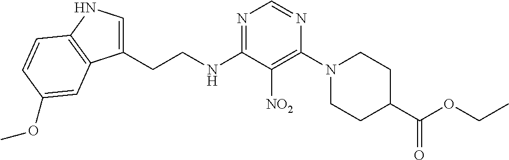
N1=C(NCCC2=CNC3=C2C=C(OC)C=C3)C([NO2])=C(N2CCC(C(OCC)=O)CC2)N=C1
